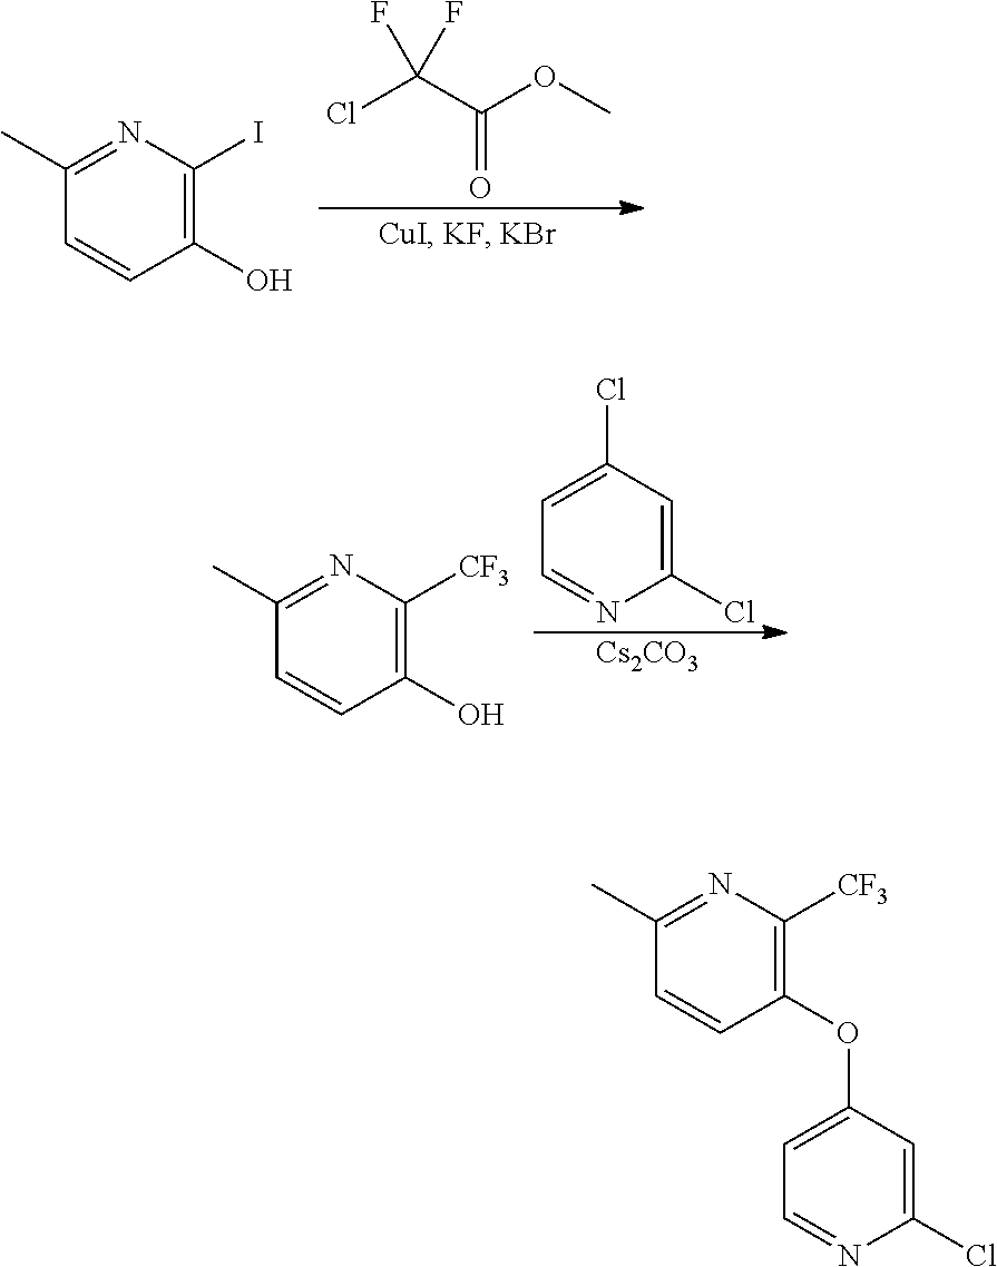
C1(O)=C([CF3])N=C(C)C=C1.C1=C(Cl)C=C(Cl)N=C1.[Cs2CO3].C1(O)=C(I)N=C(C)C=C1.ClC(C(OC)=O)(F)F.C1(OC2=CC=NC(Cl)=C2)=C([CF3])N=C(C)C=C1
